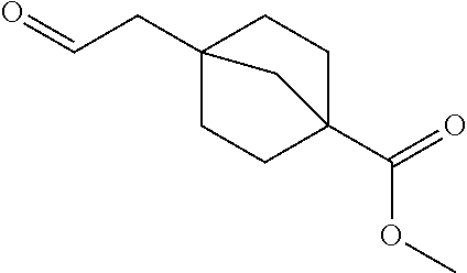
C12(CC=O)CCC(C(=O)OC)(CC1)C2
